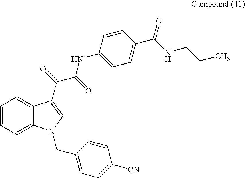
C1=CC=C2C(=C1)C(C(=O)C(=O)NC1=CC=C(C(NCCC)=O)C=C1)=CN2CC1=CC=C([CN])C=C1
